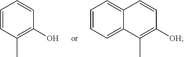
C1=CC(C)=C(O)C=C1.C1=CC=C2C(=C1)C=CC([OH])=C2C
